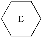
C1CCCCC1.[E]
